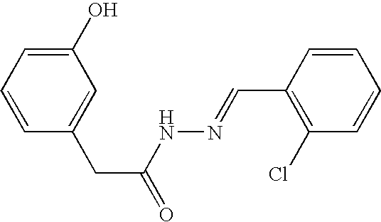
C1(O)=CC=CC(CC(=O)NN=CC2=C(Cl)C=CC=C2)=C1
